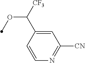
C1=CC(C([CF3])OC)=CC([CN])=N1
